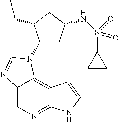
C12=CN=C3C(=C1N(C1CC(NS(C4CC4)(=O)=O)CC1CC)C=N2)C=CN3
